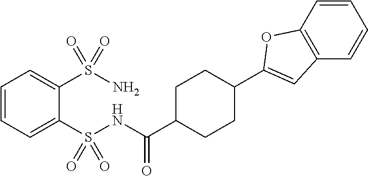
C1=CC=C(S(NC(C2CCC(C3=CC4=C(C=CC=C4)O3)CC2)=O)(=O)=O)C(S(N)(=O)=O)=C1
